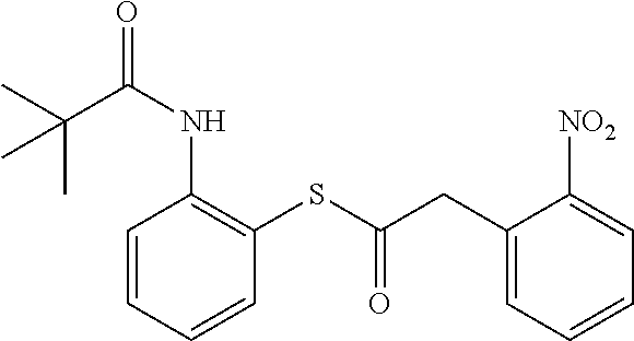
CC(C(NC1=C(SC(CC2=CC=CC=C2[NO2])=O)C=CC=C1)=O)(C)C
